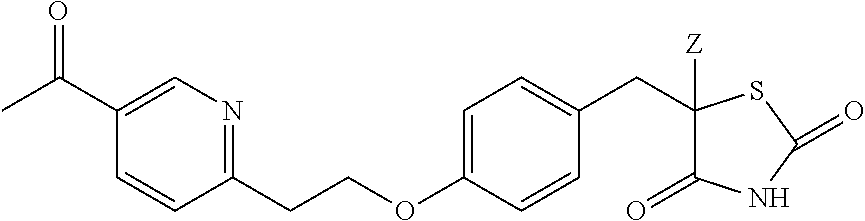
C1(C(C)=O)=CN=C(CCOC2=CC=C(CC3([Z])C(=O)NC(=O)S3)C=C2)C=C1
